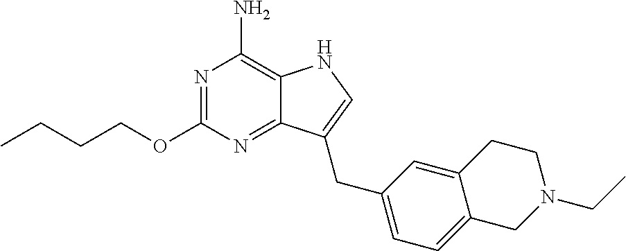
N1=C(OCCCC)N=C2C(=C1N)NC=C2CC1=CC=C2C(=C1)CCN(CC)C2
